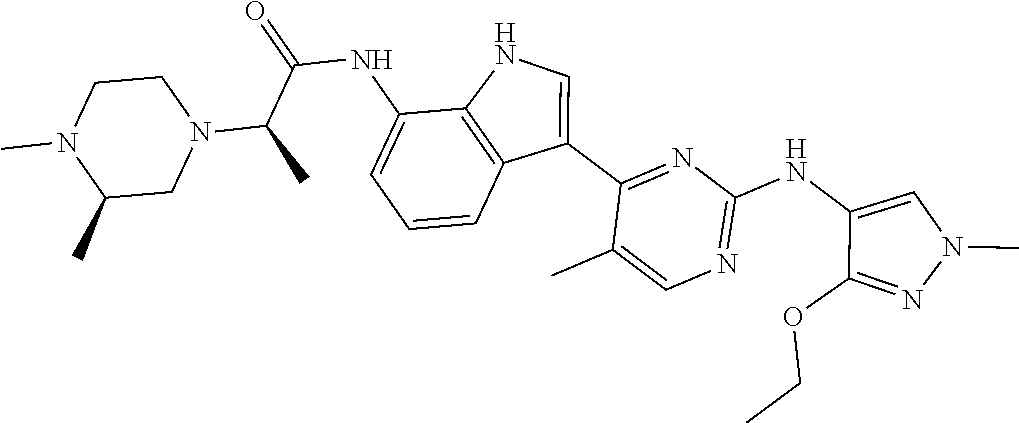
N1=C(NC2=CN(C)N=C2OCC)N=C(C2=CNC3=C2C=CC=C3NC(=O)C(C)N2CCN(C)C(C)C2)C(C)=C1
